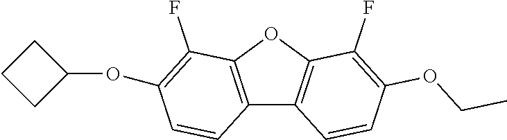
C12=C(OC3=C1C=CC(OCC)=C3F)C(F)=C(OC1CCC1)C=C2
